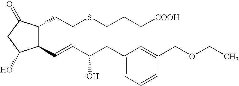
C1(C=CC(CC2=CC=CC(COCC)=C2)O)C(CCSCCC[COOH])C(=O)CC1O
